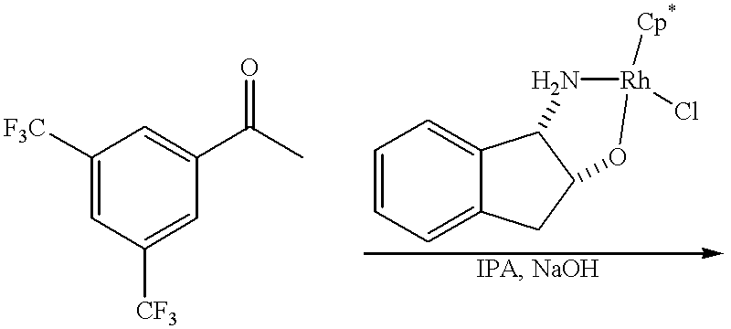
C1([F3C])=CC([CF3])=CC(C(C)=O)=C1.C1=CC=C2C(=C1)C1C(C2)O[Rh]([Cp*])(Cl)N1
